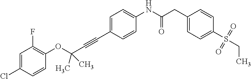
C(C1=CC=C(NC(CC2=CC=C(S(CC)(=O)=O)C=C2)=O)C=C1)#CC(OC1=C(F)C=C(Cl)C=C1)(C)C
